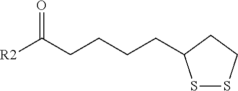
[R2]C(CCCCC1SSCC1)=O
